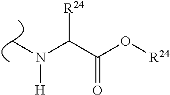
C(C(O[R24])=O)(N(C)[H])[R24]
